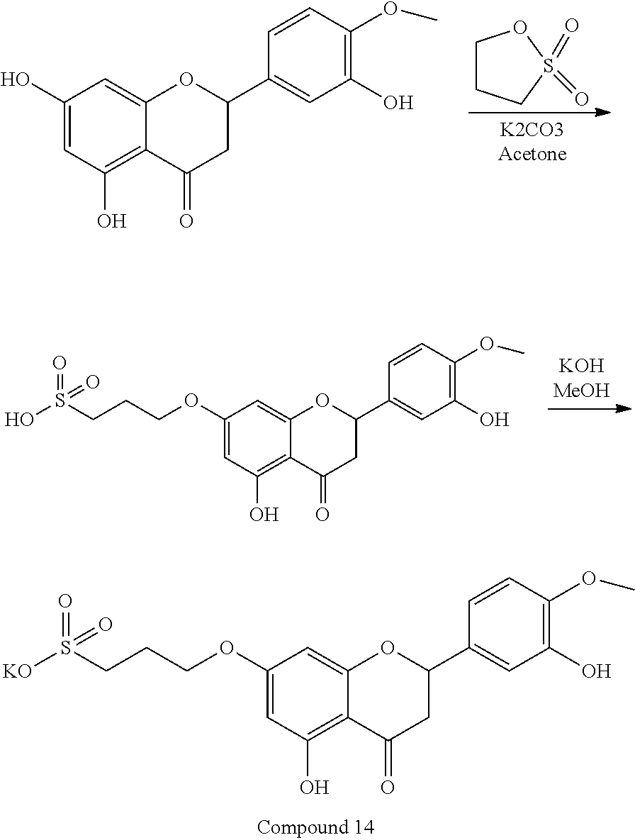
C1(O)=CC(O)=C2C(=C1)OC(C1=CC(O)=C(OC)C=C1)CC2=O.C1CCS(=O)(=O)O1.C1(OCCCS(O)(=O)=O)=CC(O)=C2C(=C1)OC(C1=CC(O)=C(OC)C=C1)CC2=O.C1(OCCCS([KO])(=O)=O)=CC(O)=C2C(=C1)OC(C1=CC(O)=C(OC)C=C1)CC2=O
